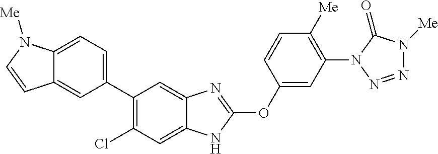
C12=CC=C(C3=C(Cl)C=C4C(=C3)N=C(OC3=CC(N5N=NN([Me])C5=O)=C([Me])C=C3)N4)C=C1C=CN2[Me]
